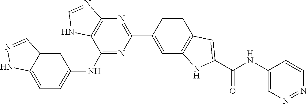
C1=CC(C2=NC3=C(C(NC4=CC=C5C(=C4)C=NN5)=N2)NC=N3)=CC2=C1C=C(C(NC1=CN=NC=C1)=O)N2
